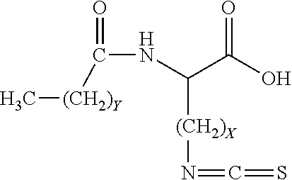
C(NC(C(O)=O)[(CH2)X]N=C=S)(=O)[(CH2)Y]C
